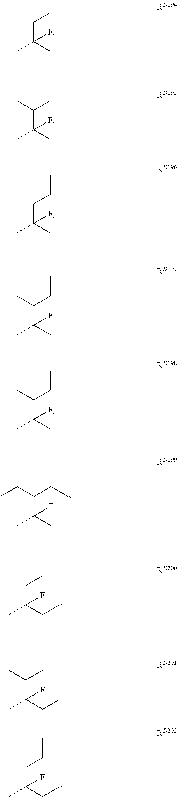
C(C(C)(C)F)(C(C)C)C(C)C.C(C(CC)(C)F)C.C(C(CC)(C)F)(C)C.C(C(CC)(C)F)CC.C(C(C)(C)F)C.C(C(C)(C)F)(C)C.C(C(C)(C)F)CC.C(C(C)(C)F)(CC)CC.C(C(C)(C)F)(CC)(CC)C
